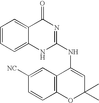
C1([NC])=CC2=C(C=C1)OC(C)(C)C=C2NC1=NC(=O)C2=CC=CC=C2N1
